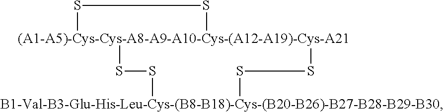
[(A1-A5)-Cys-Cys-A8-A9-A10-Cys-(A12-A19)-Cys-A21]12(SS1)SS[B1-Val-B3-Glu-His-Leu-Cys-(B8-B18)-Cys-(B20-B26)-B27-B28-B29-B30]SS2
